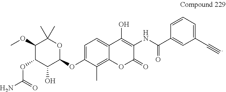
C1(C(=O)NC2=C(O)C3=CC=C(OC4C(O)C(OC(N)=O)C(OC)C(C)(C)O4)C(C)=C3OC2=O)=CC(C#C)=CC=C1
